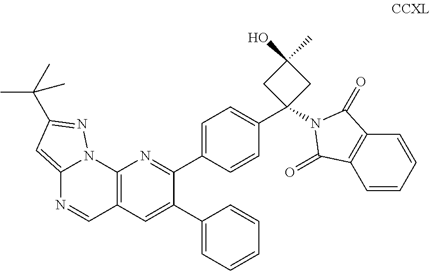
C12=C(C=C(C3=CC=CC=C3)C(C3=CC=C(C4(N5C(=O)C6=C(C=CC=C6)C5=O)CC(O)(C)C4)C=C3)=N1)C=NC1=CC(C(C)(C)C)=NN21
